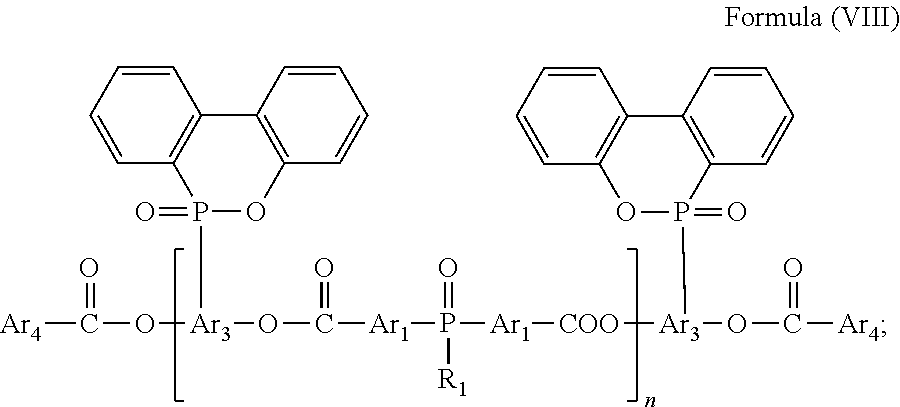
[Ar4]C(=O)O[Ar3](P1(=O)OC2=C(C3=C1C=CC=C3)C=CC=C2)OC(=O)[Ar1]P(=O)([Ar1][COO][Ar3](OC(=O)[Ar4])P1(=O)OC2=C(C3=C1C=CC=C3)C=CC=C2)[R1]
